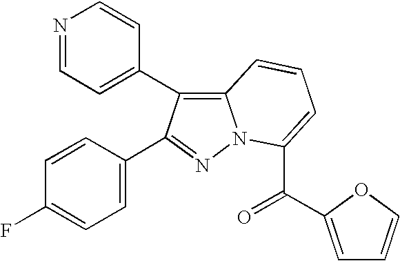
N1=CC=C(C2=C3N(N=C2C2=CC=C(F)C=C2)C(C(=O)C2=CC=CO2)=CC=C3)C=C1
